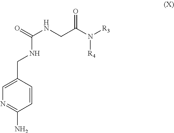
N(C(NCC(N([R4])[R3])=O)=O)CC1=CN=C(N)C=C1
